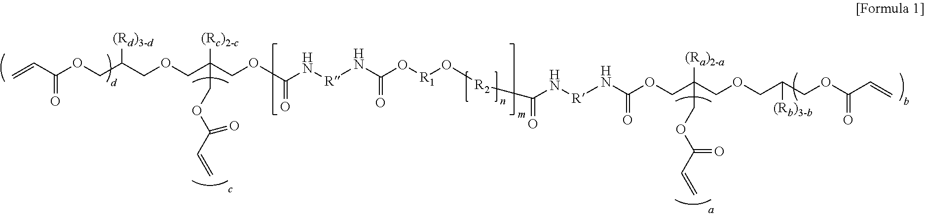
C=CC(OCC(COCC(COC(N[R]NC(O[R1]O[R2]C(N[R]NC(OCC(COCC(COC(C=C)=O)[(Rb)3-b])([(Ra)2-a])COC(C=C)=O)=O)=O)=O)=O)([(Rc)2-c])COC(C=C)=O)[(Rd)3-d])=O
